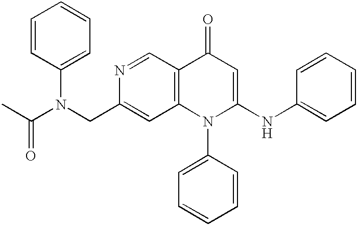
N1=CC2=C(C=C1CN(C(C)=O)C1=CC=CC=C1)N(C1=CC=CC=C1)C(NC1=CC=CC=C1)=CC2=O
